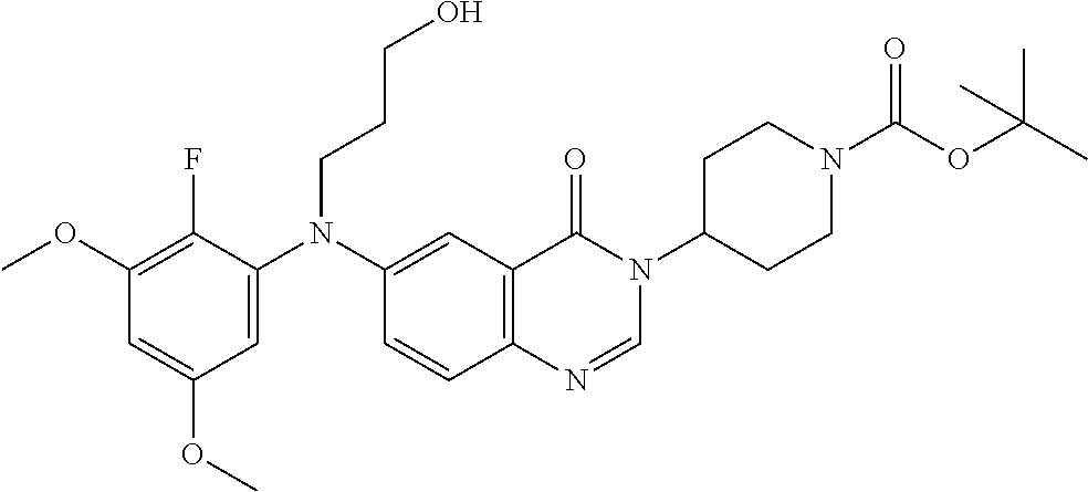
C1(OC)=C(F)C(N(C2=CC3=C(C=C2)N=CN(C2CCN(C(OC(C)(C)C)=O)CC2)C3=O)CCCO)=CC(OC)=C1
